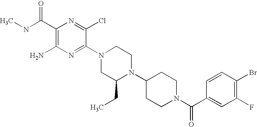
C1(C(NC)=O)=C(N)N=C(N2CC(CC)N(C3CCN(C(C4=CC(F)=C(Br)C=C4)=O)CC3)CC2)C(Cl)=N1
